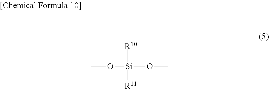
O([Si]([R10])([R11])OC)C
